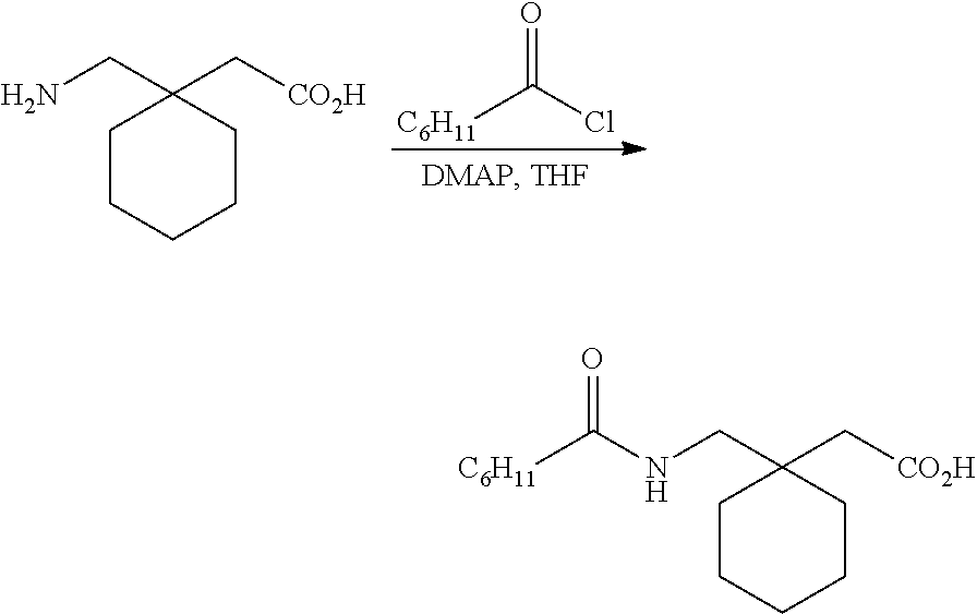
[C6H11]C(Cl)=O.NCC1(C[CO2H])CCCCC1.N(CC1(C[CO2H])CCCCC1)C([C6H11])=O
